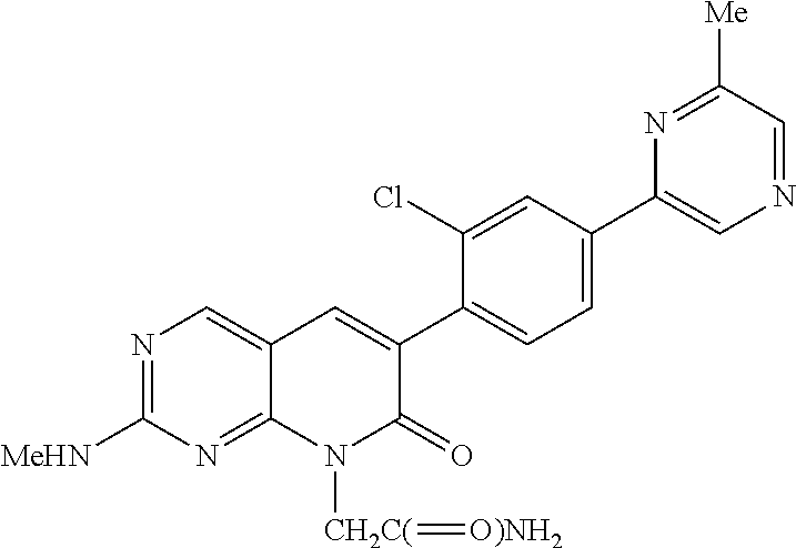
C12=NC([MeHN])=NC=C1C=C(C1=CC=C(C3=CN=CC([Me])=N3)C=C1Cl)C(=O)N2[CH2C(]=[O)NH2]
